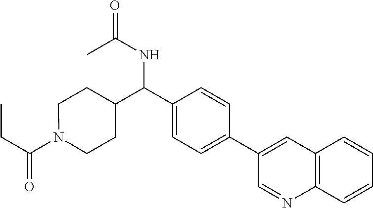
C(=O)(CC)N1CCC(C(C2=CC=C(C3=CC4=C(N=C3)C=CC=C4)C=C2)NC(C)=O)CC1
